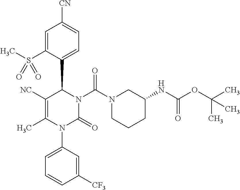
C1=C(S(C)(=O)=O)C(C2C([NC])=C(C)N(C3=CC=CC([CF3])=C3)C(=O)N2C(N2CCCC(NC(OC(C)(C)C)=O)C2)=O)=CC=C1[CN]
